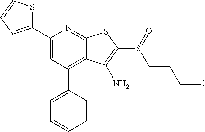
C1(C2=CC=CS2)=CC(C2=CC=CC=C2)=C2C(=N1)SC(S(=O)CCCC)=C2N
